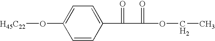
C1=CC(O[H45C22])=CC=C1C(=O)C(=O)OCC
